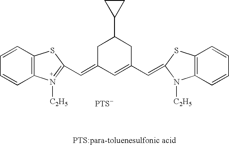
C1=CC2=C(C=C1)N([C2H5])=C(C=C1C=C(C=C3SC4=C(N3[C2H5])C=CC=C4)CC(C3CC3)C1)S2.[PTS-]
